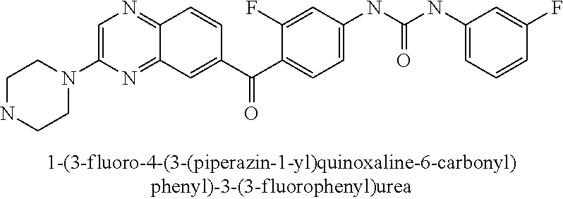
N1=C2C(=NC=C1N1CCNCC1)C=CC(C(C1=CC=C(NC(NC3=CC=CC(F)=C3)=O)C=C1F)=O)=C2
